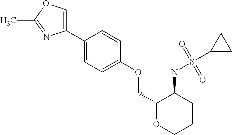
C1(C2=CC=C(OCC3OCCCC3NS(=O)(=O)C3CC3)C=C2)=COC(C)=N1
